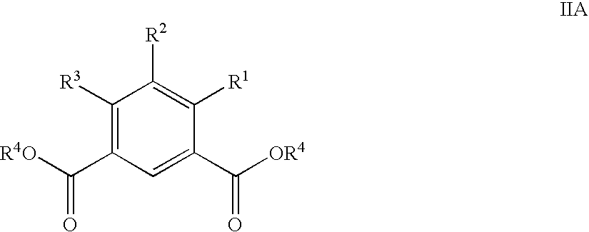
C1([R3])=C(C([R4O])=O)C=C(C([OR4])=O)C([R1])=C1[R2]
